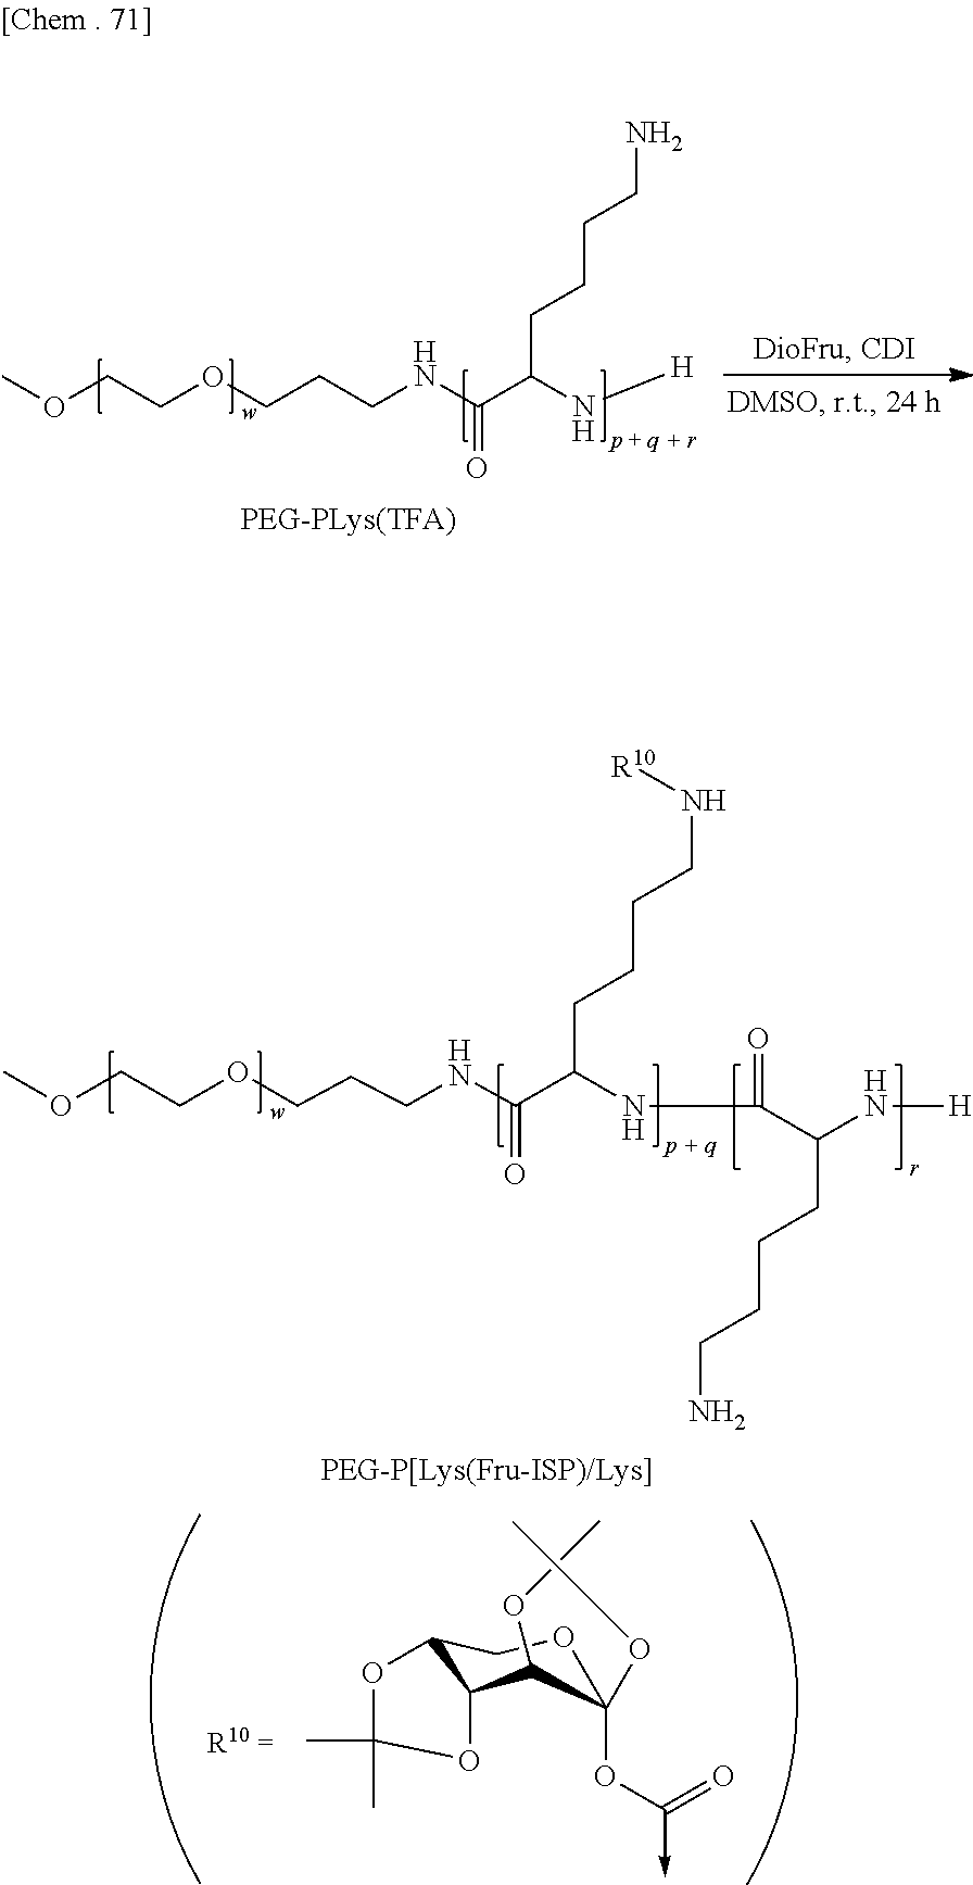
COCCOCCCNC(C(N[H])CCCCN)=O.[PEG-PLys(TFA)].C1(OC)(OC(->C)=O)OCC2C(C1OC)OC(C)(C)O2.COCCOCCCNC(C(NC(=O)C(N[H])CCCCN)CCCCN[R10])=O.[PEG-P[Lys(Fru-ISP)/Lys]]
